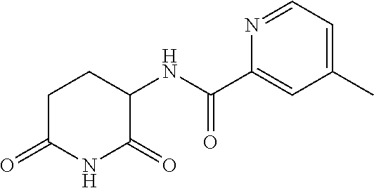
C1C(=O)NC(=O)C(NC(C2=CC(C)=CC=N2)=O)C1
